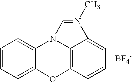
C1=CC=C2C(=C1)N1C3=C(O2)C=CC=C3N(C)=C1.[BF4-]
